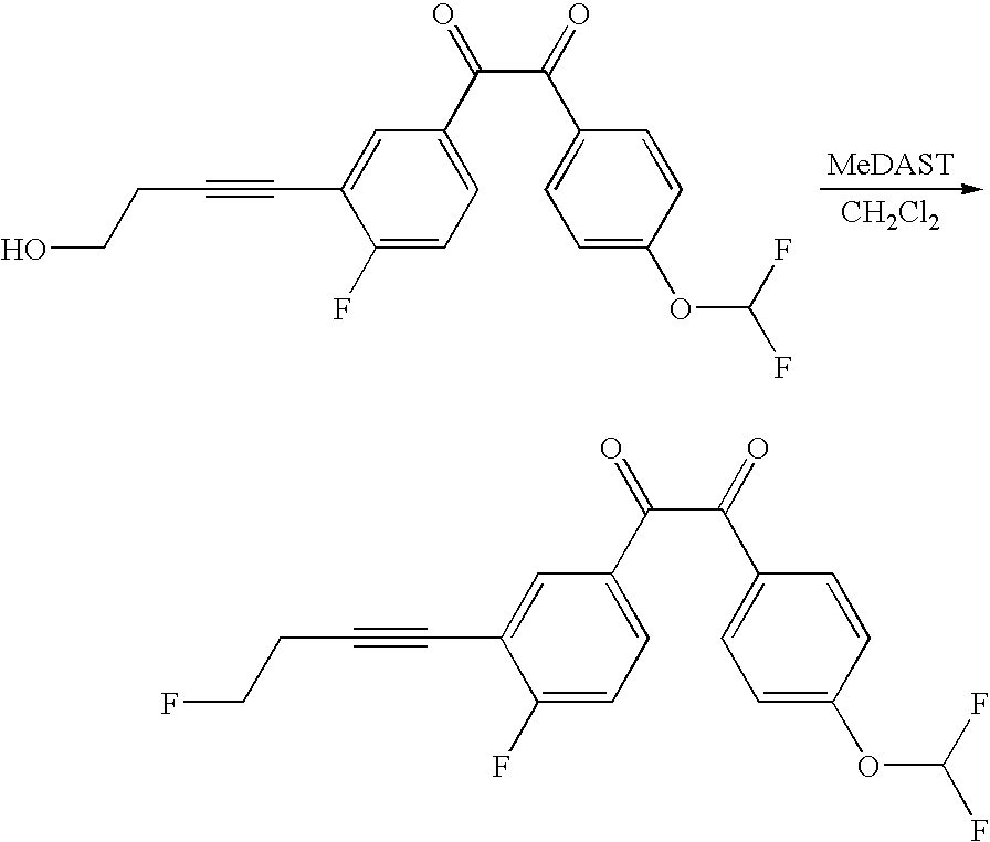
C1(F)=CC=C(C(=O)C(C2=CC=C(OC(F)F)C=C2)=O)C=C1C#CCCO.[CH2Cl2].C1(F)=CC=C(C(=O)C(C2=CC=C(OC(F)F)C=C2)=O)C=C1C#CCCF
